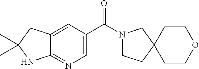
C12=CC(C(=O)N3CCC4(C3)CCOCC4)=CN=C1NC(C)(C)C2
